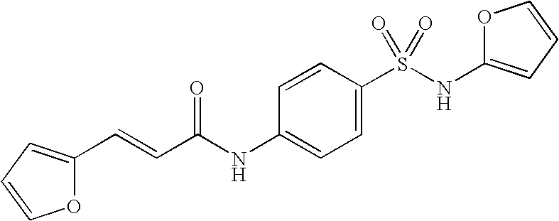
C(=CC(NC1=CC=C(S(NC2=CC=CO2)(=O)=O)C=C1)=O)C1=CC=CO1
